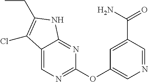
C1=C2C(=NC(OC3=CN=CC(C(=O)N)=C3)=N1)NC(CC)=C2Cl
